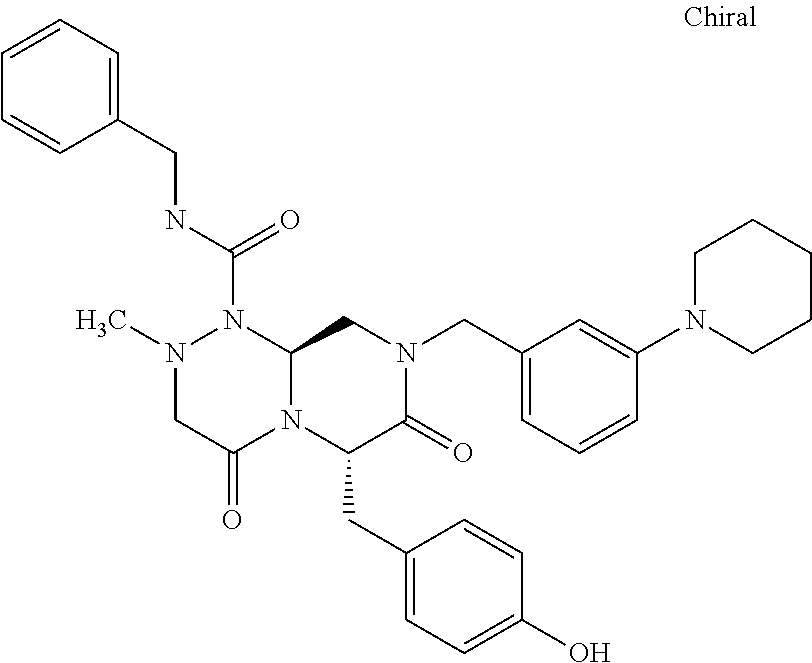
N(C(=O)N1N(C)CC(=O)N2C1CN(CC1=CC=CC(N3CCCCC3)=C1)C(=O)C2CC1=CC=C(O)C=C1)CC1=CC=CC=C1
